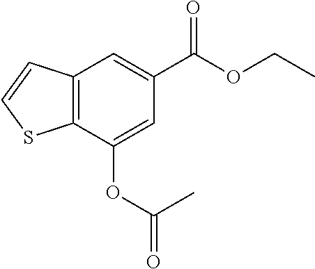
C12=C(C(OC(=O)C)=CC(C(OCC)=O)=C1)SC=C2
